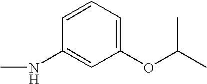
CNC1=CC(OC(C)C)=CC=C1
